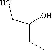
C(CC)(O)CO
